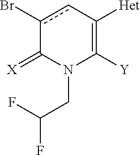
c1(Br)cC([Het])=C([Y])N(CC(F)F)C1=[X]
